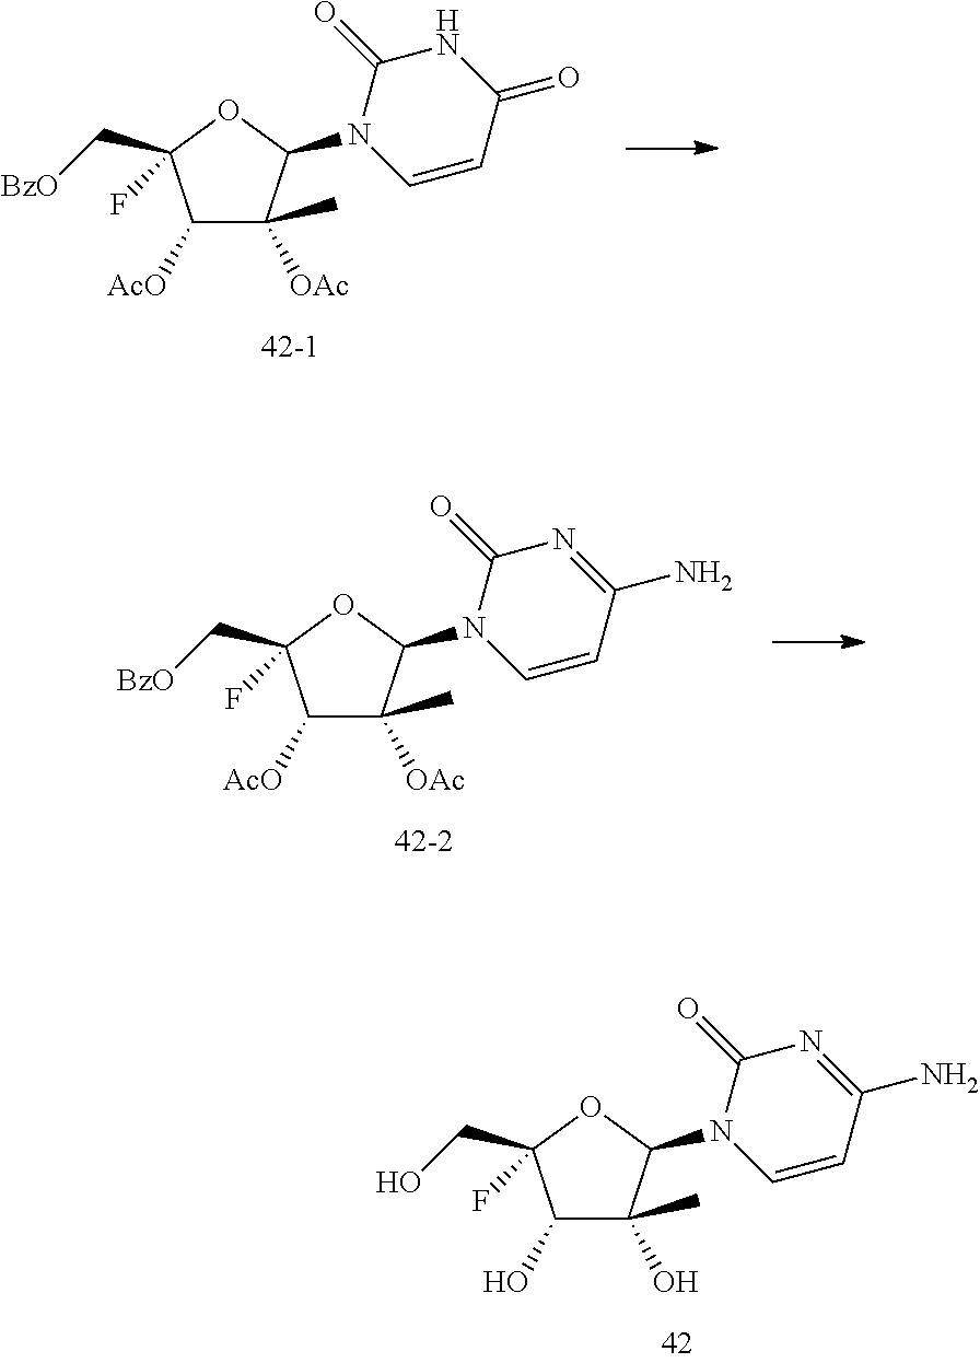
C1(O)C(C)(O)C(N2C=CC(N)=NC2=O)OC1(CO)F.C1([AcO])C(C)([OAc])C(N2C=CC(=O)NC2=O)OC1(C[BzO])F.C1([AcO])C(C)([OAc])C(N2C=CC(N)=NC2=O)OC1(C[BzO])F
